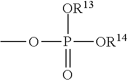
O(P([OR14])([OR13])=O)C
